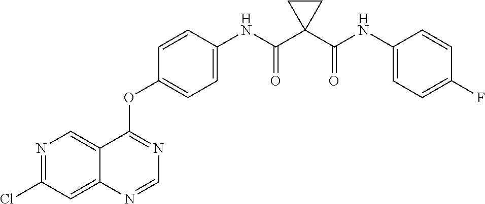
N1=C(Cl)C=C2C(=C1)C(OC1=CC=C(NC(C3(C(NC4=CC=C(F)C=C4)=O)CC3)=O)C=C1)=NC=N2
